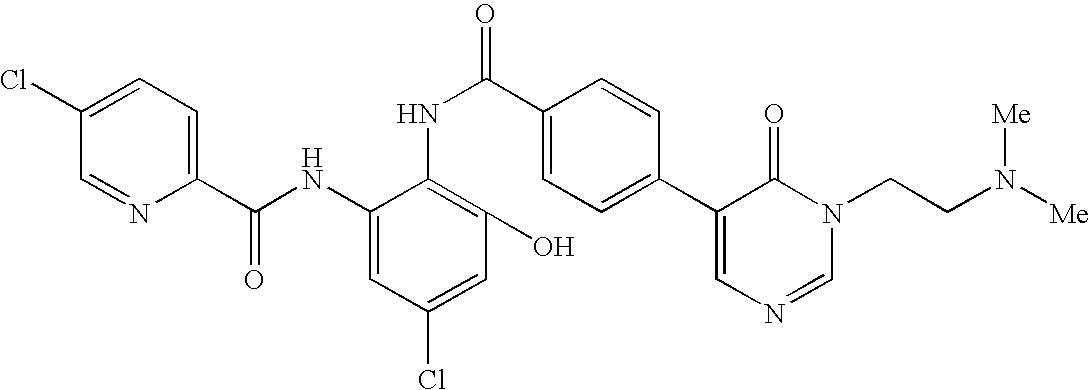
C1=C(Cl)C=NC(C(NC2=CC(Cl)=CC(O)=C2NC(=O)C2=CC=C(C3=CN=CN(CCN([Me])[Me])C3=O)C=C2)=O)=C1
